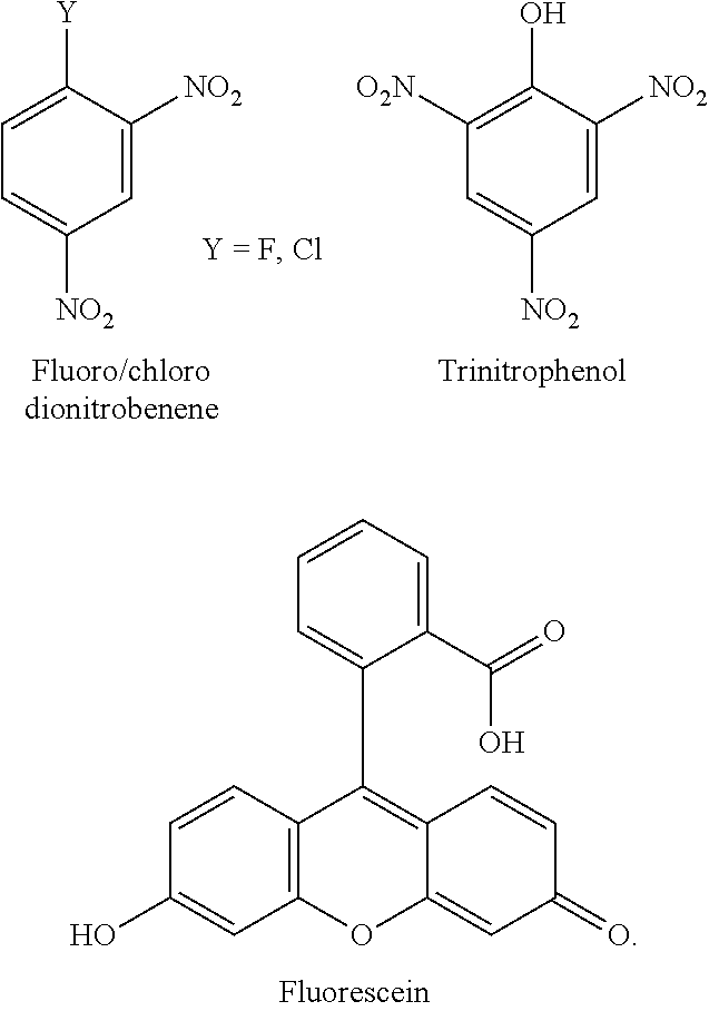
C1=CC2=C(C=C1O)OC1=CC(=O)C=CC1=C2C1=CC=CC=C1C(O)=O.C1=C([Y])C([NO2])=CC([NO2])=C1.C1([O2N])=C(O)C([NO2])=CC([NO2])=C1
